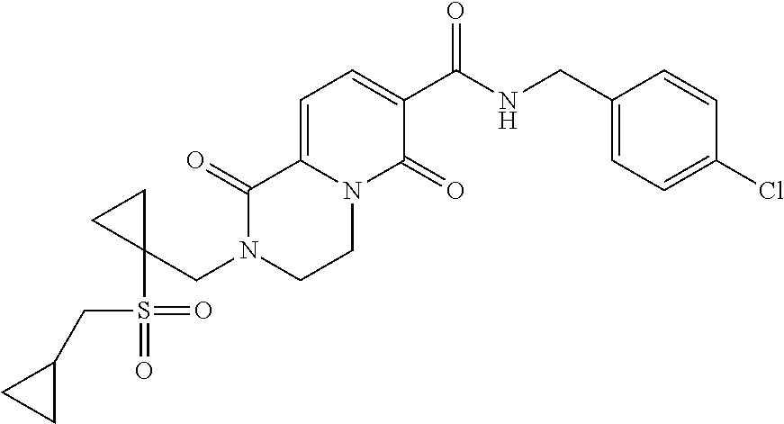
C1=C2N(C(=O)C(C(NCC3=CC=C(Cl)C=C3)=O)=C1)CCN(CC1(S(=O)(=O)CC3CC3)CC1)C2=O
